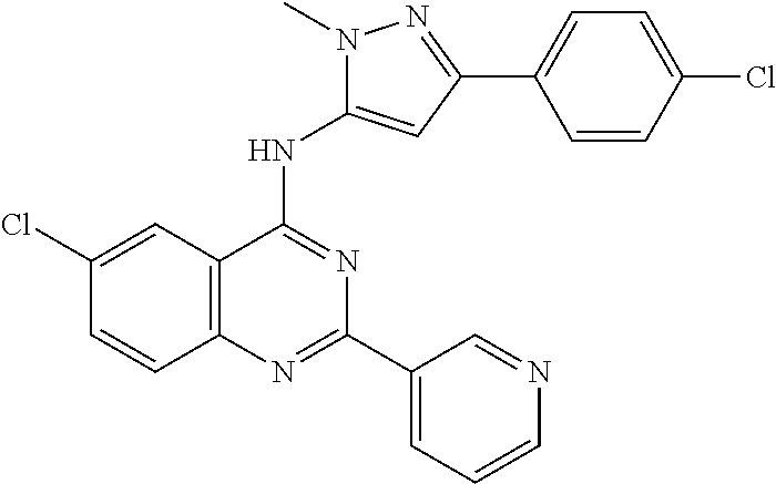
C12=C(C=C(Cl)C=C1)C(NC1=CC(C3=CC=C(Cl)C=C3)=NN1C)=NC(C1=CC=CN=C1)=N2
